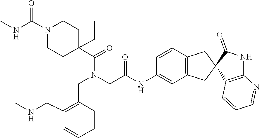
C1C(C(=O)N(CC2=C(CNC)C=CC=C2)CC(=O)NC2=CC3=C(C=C2)CC2(C(=O)NC4=C2C=CC=N4)C3)(CC)CCN(C(NC)=O)C1
